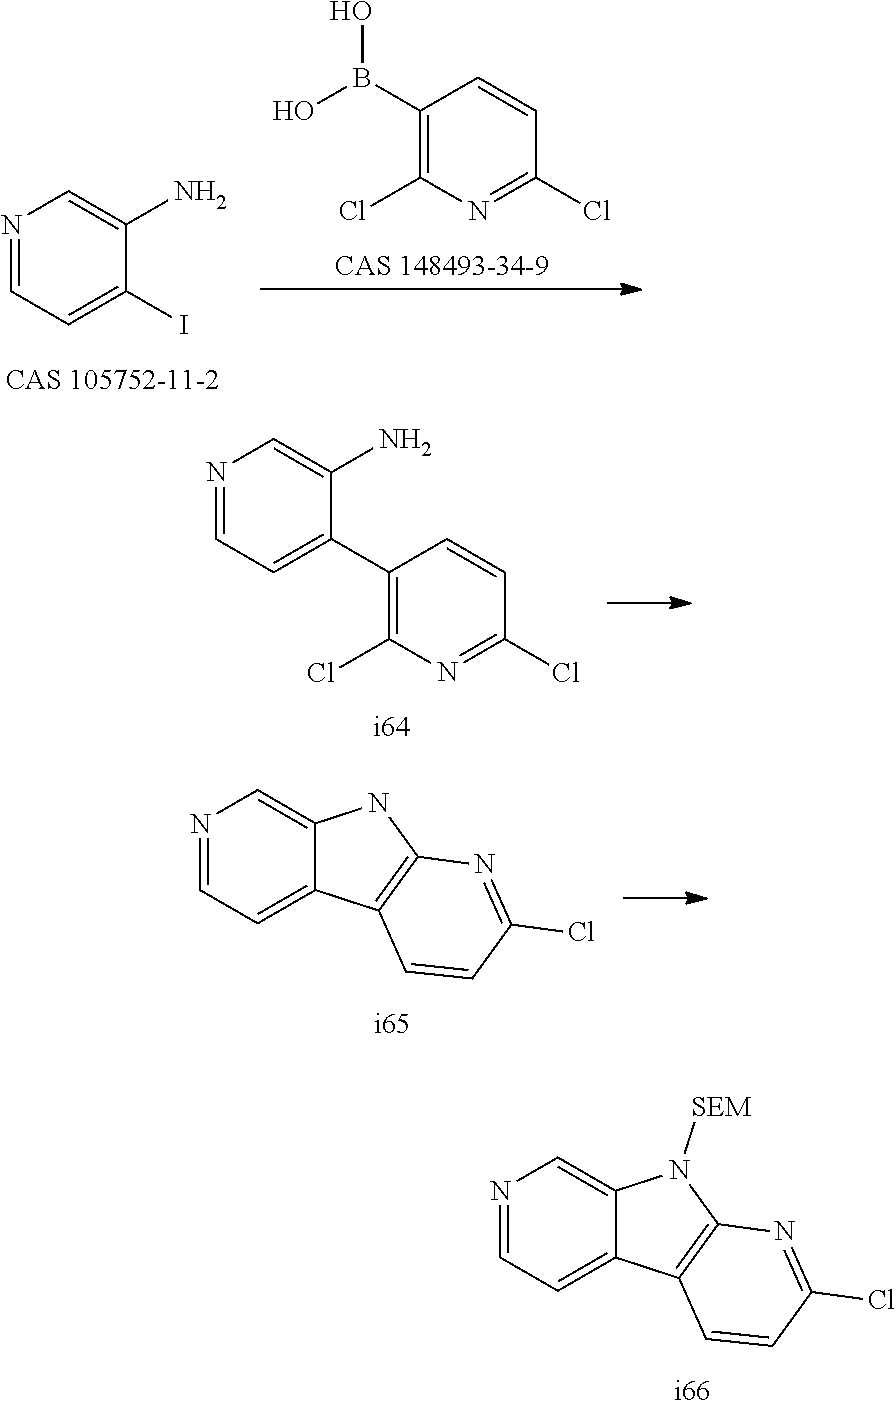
N1=CC=C(I)C(N)=C1.C1(B(O)O)=C(Cl)N=C(Cl)C=C1.N1=CC=C(C2=C(Cl)N=C(Cl)C=C2)C(N)=C1.C12=CN=CC=C1C1=C(N2)N=C(Cl)C=C1.C12=CN=CC=C1C1=C(N2[SEM])N=C(Cl)C=C1
